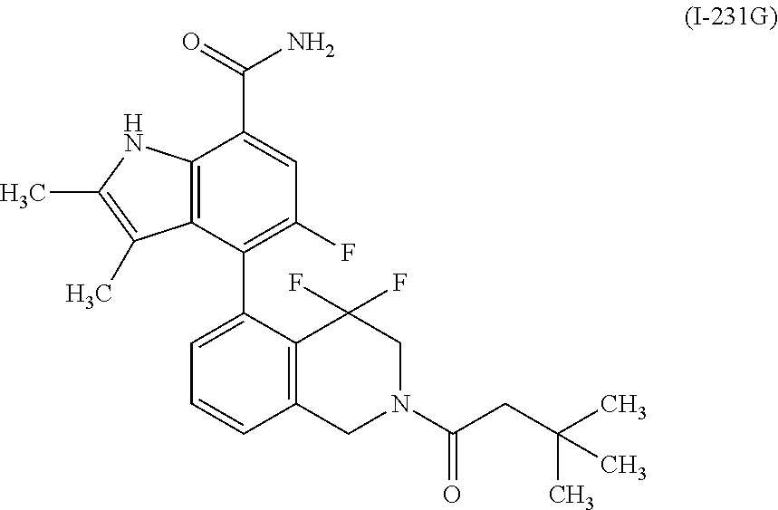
C12=C(C(C3=CC=CC4=C3C(F)(F)CN(C(CC(C)(C)C)=O)C4)=C(F)C=C1C(=O)N)C(C)=C(C)N2
